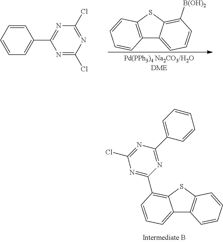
C12=C(SC3=C([B(OH)2])C=CC=C13)C=CC=C2.C1=CC=CC(C2=NC(Cl)=NC(Cl)=N2)=C1.C12=CC=CC(C3=NC(Cl)=NC(C4=CC=CC=C4)=N3)=C1SC1=C2C=CC=C1
